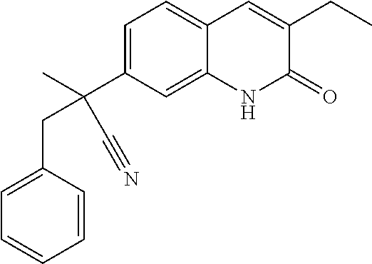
CC(C1=CC=C2C(=C1)NC(=O)C(CC)=C2)(C#N)CC1=CC=CC=C1
